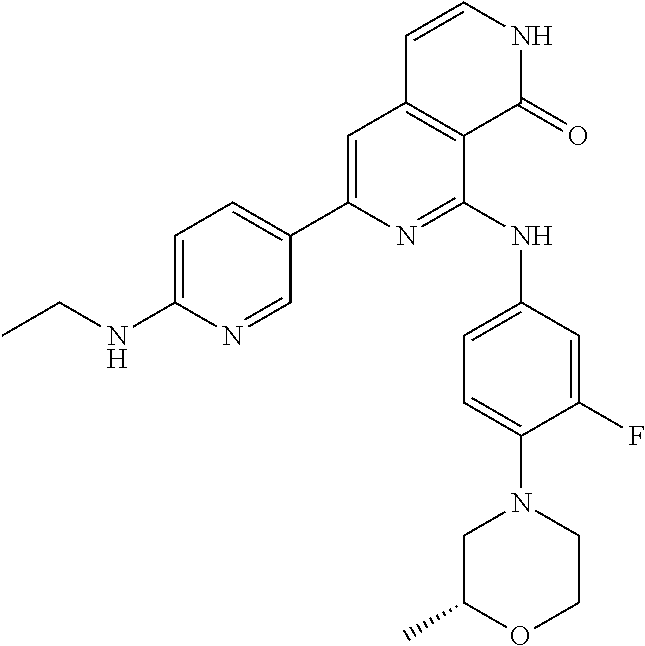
C1=C(NCC)N=CC(C2=CC3=C(C(NC4=CC=C(N5CC(C)OCC5)C(F)=C4)=N2)C(=O)NC=C3)=C1
